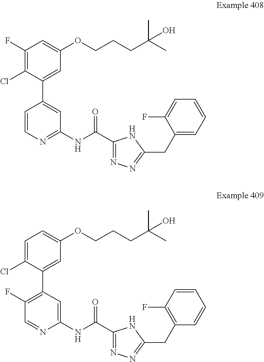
C1(F)=C(Cl)C(C2=CC(NC(C3=NN=C(CC4=CC=CC=C4F)N3)=O)=NC=C2)=CC(OCCCC(C)(C)O)=C1.C1=C(Cl)C(C2=C(F)C=NC(NC(C3=NN=C(CC4=C(F)C=CC=C4)N3)=O)=C2)=CC(OCCCC(C)(C)O)=C1
